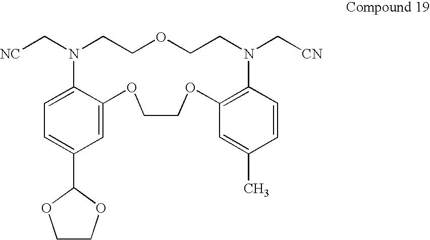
[NC]CN1CCOCCN(C[CN])C2=C(C=C(C)C=C2)OCCOC2=CC(C3OCCO3)=CC=C12
